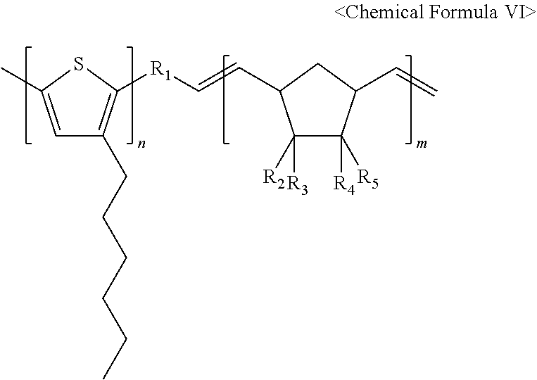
C1=C(C)SC([R1]C=CC2C([R3])([R2])C([R4])([R5])C(C=C)C2)=C1CCCCCC
